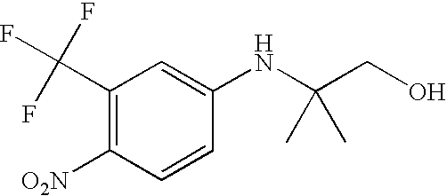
C1(C(F)(F)F)=C([O2N])C=CC(NC(CO)(C)C)=C1
